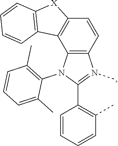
C12=C(N(C3=C(C)C=CC=C3C)C(C3=C(C)C=CC=C3)=N1C)C1=C(C=C2)[X]C2=C1C=CC=C2
